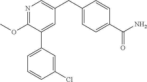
C1(OC)=NC=C(CC2=CC=C(C(N)=O)C=C2)C=C1C1=CC=CC(Cl)=C1
